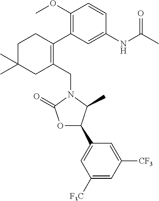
C1(CN2C(=O)OC(C3=CC([F3C])=CC([CF3])=C3)C2C)=C(C2=C(OC)C=CC(NC(C)=O)=C2)CCC(C)(C)C1
